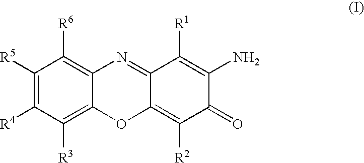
C1([R5])=C([R4])C([R3])=C2C(=C1[R6])N=C1C(=C([R2])C(=O)C(N)=C1[R1])O2
